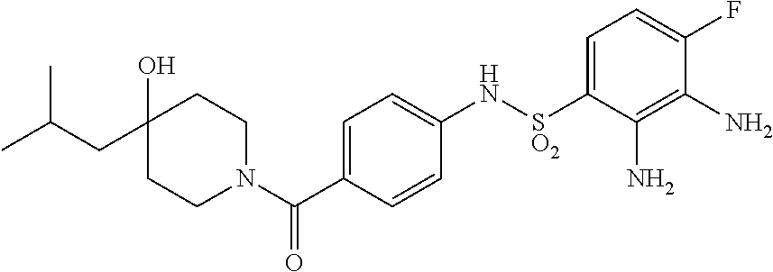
C1=C(C(N2CCC(O)(CC(C)C)CC2)=O)C=CC(N[SO2]C2=CC=C(F)C(N)=C2N)=C1
